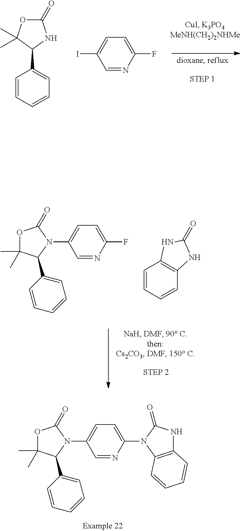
O1C(C)(C)C(C2=CC=CC=C2)N(C2=CC=C(N3C(=O)NC4=C3C=CC=C4)N=C2)C1=O.C1=CC(C2C(C)(C)OC(=O)N2)=CC=C1.C1=C(I)C=NC(F)=C1.O1C(C)(C)C(C2=CC=CC=C2)N(C2=CC=C(F)N=C2)C1=O.C1=CC=CC2=C1NC(=O)N2
